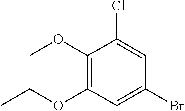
C1(OC)=C(OCC)C=C(Br)C=C1Cl
